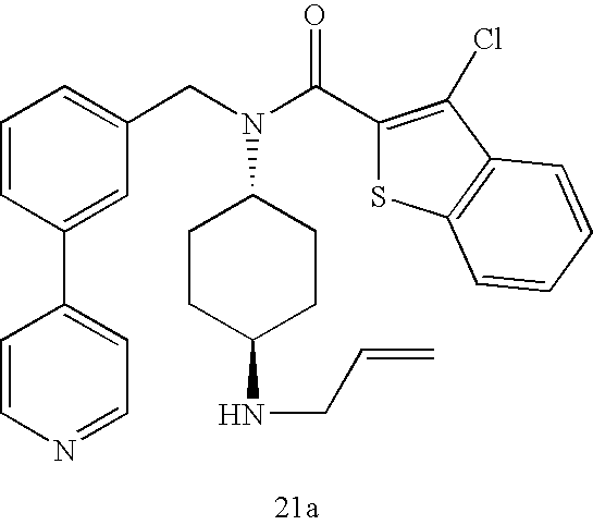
C1=CC(C2=CC=NC=C2)=CC(CN(C(C2=C(Cl)C3=C(S2)C=CC=C3)=O)C2CCC(NCC=C)CC2)=C1
